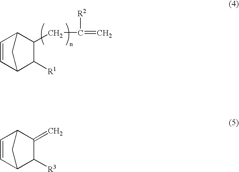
C1([R1])C2C=CC(C1CC([R2])=C)C2.C1([R3])C2C=CC(C1=C)C2
